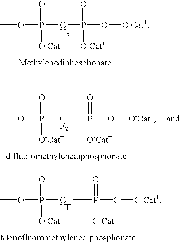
COP(CP(O[O-Cat+])([O-Cat+])=O)(=O)[O-Cat+].COP([CHF]P(O[O-Cat+])([O-Cat+])=O)(=O)[O-Cat+].COP([CF2]P(O[O-Cat+])([O-Cat+])=O)(=O)[O-Cat+]
